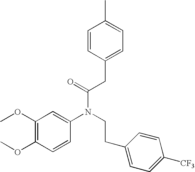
C1(OC)=C(OC)C=CC(N(CCC2=CC=C([CF3])C=C2)C(=O)CC2=CC=C(C)C=C2)=C1
